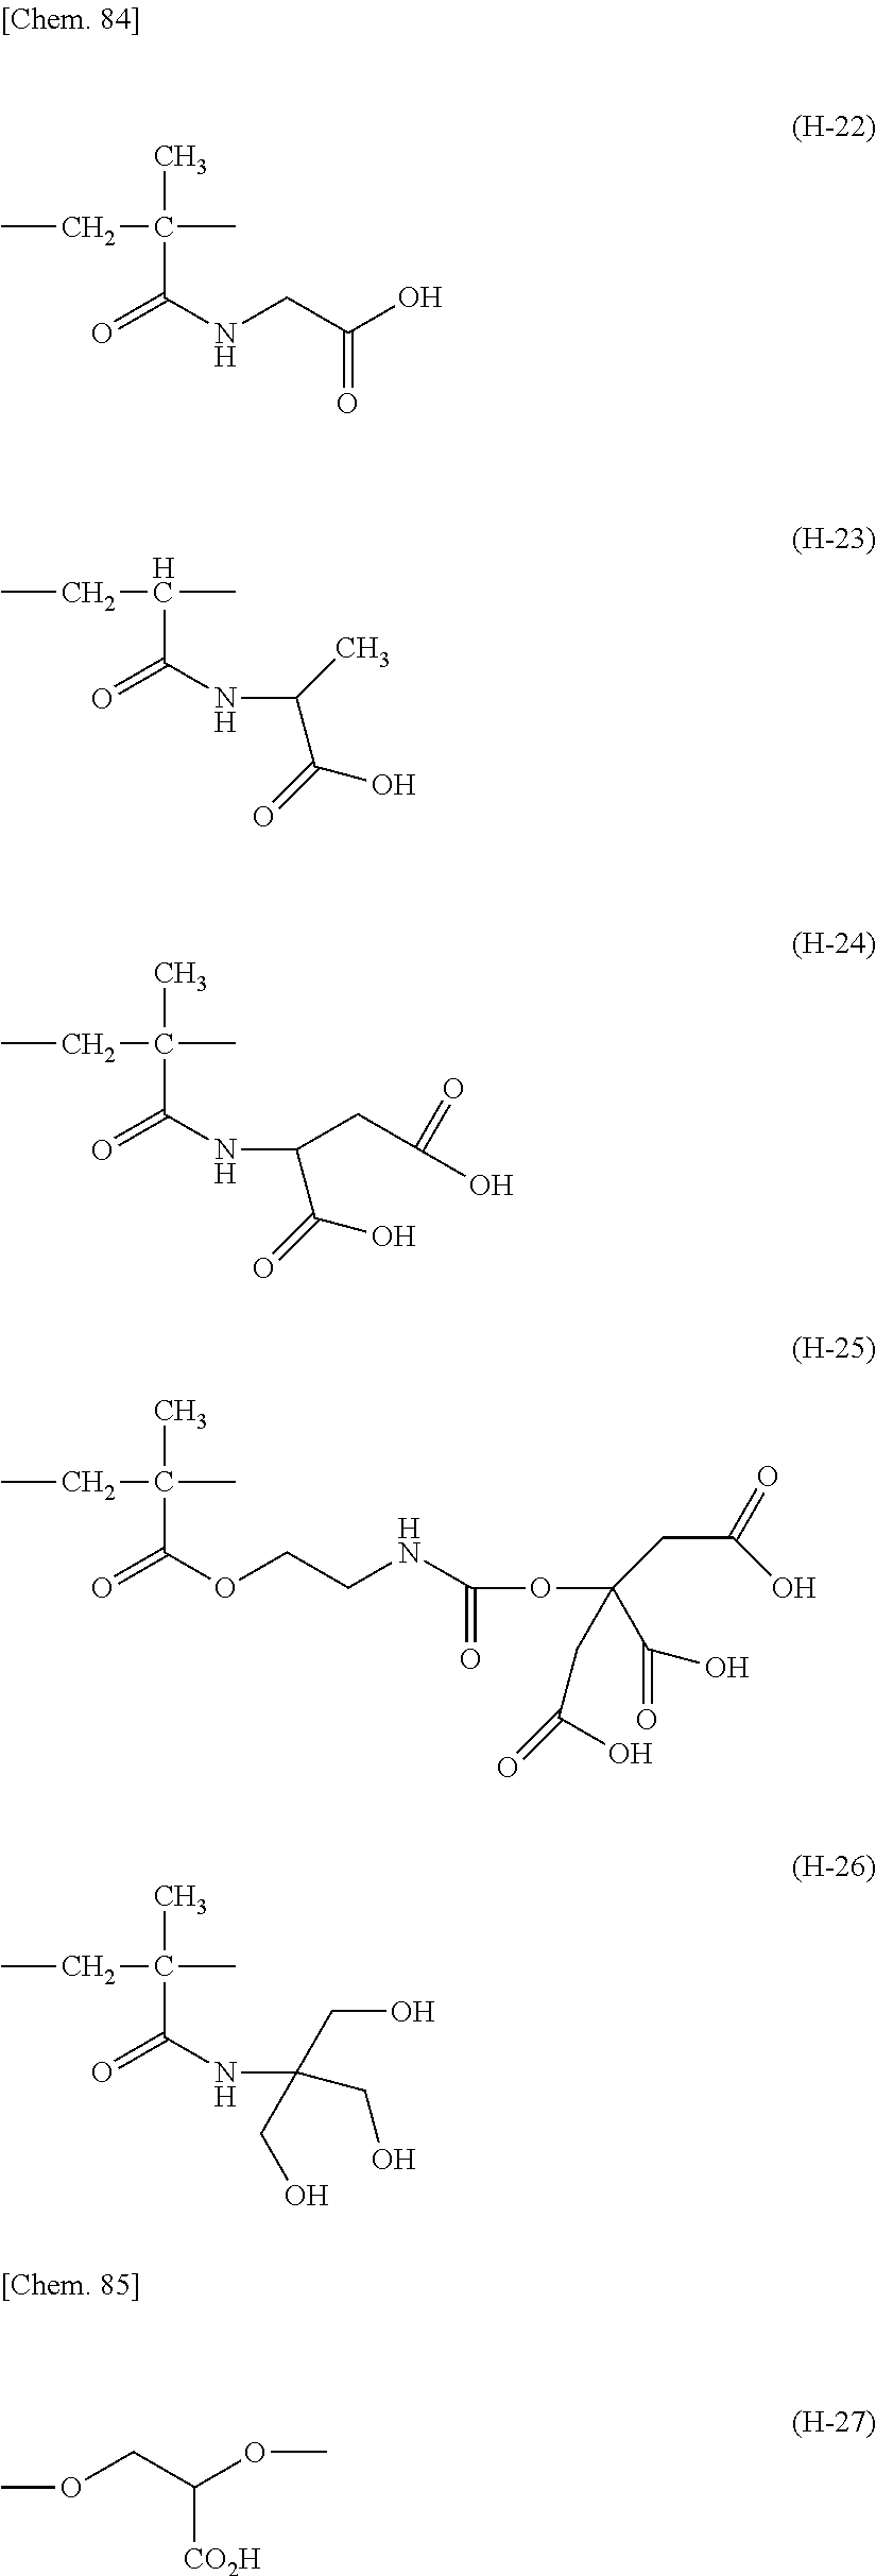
CCC(C)(C)C(NCC(O)=O)=O.CCC(C)C(NC(C)C(=O)O)=O.CCC(C)(C(NC(C(=O)O)CC(O)=O)=O)C.CCC(C)(C(OCCNC(OC(CC(=O)O)(C(=O)O)CC(=O)O)=O)=O)C.CCC(C)(C(NC(CO)(CO)CO)=O)C.COCC(OC)[CO2H]
